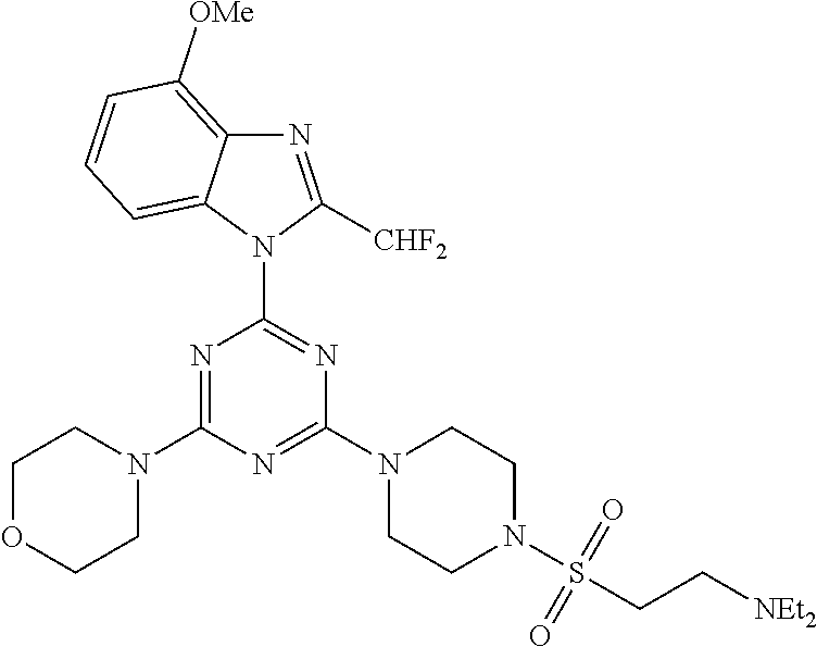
N1=C(N2CCOCC2)N=C(N2CCN(S(CC[NEt2])(=O)=O)CC2)N=C1N1C2=CC=CC([OMe])=C2N=C1[CHF2]
